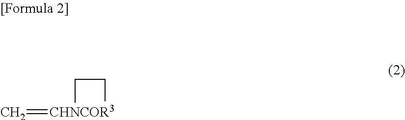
C=[CHNCOR3]1CC1
